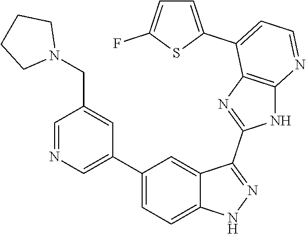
C1=NC=C(C2=CC=C3C(=C2)C(C2=NC4=C(N2)N=CC=C4C2=CC=C(F)S2)=NN3)C=C1CN1CCCC1
